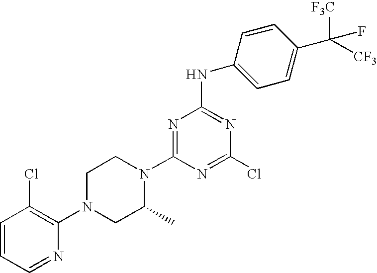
C1=CC=NC(N2CC(C)N(C3=NC(NC4=CC=C(C([F3C])([CF3])F)C=C4)=NC(Cl)=N3)CC2)=C1Cl
